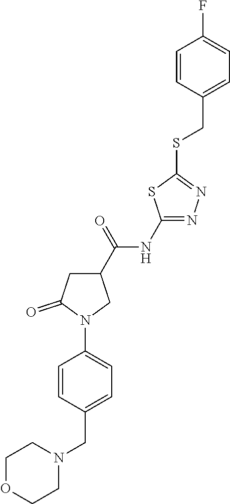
FC1=CC=C(CSC2=NN=C(NC(C3CC(=O)N(C4=CC=C(CN5CCOCC5)C=C4)C3)=O)S2)C=C1
